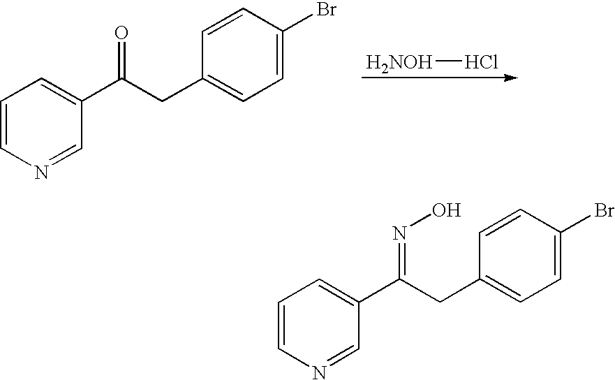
C1=CN=CC(C(CC2=CC=C(Br)C=C2)=O)=C1.[H2NOH]Cl.C1=CN=CC(C(CC2=CC=C(Br)C=C2)=NO)=C1
